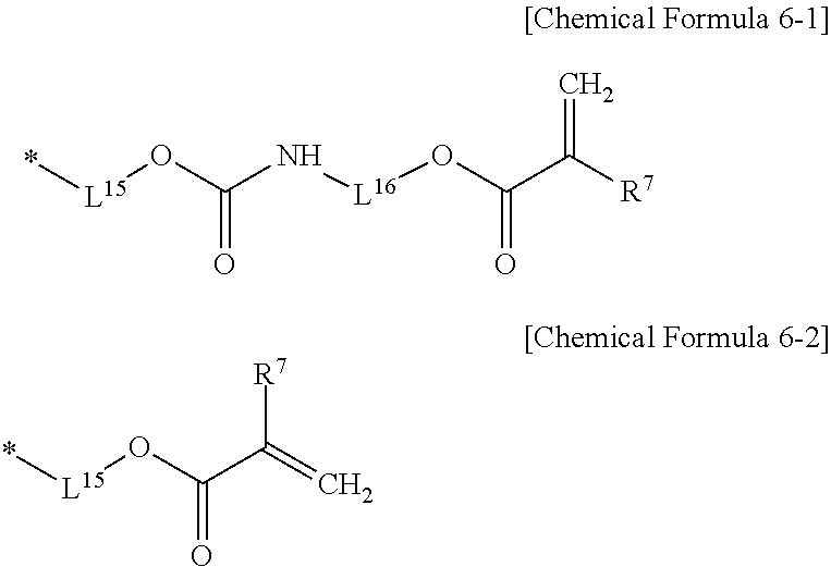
*[L15]OC(N[L16]OC(C([R7])=C)=O)=O.*[L15]OC(C(=C)[R7])=O
